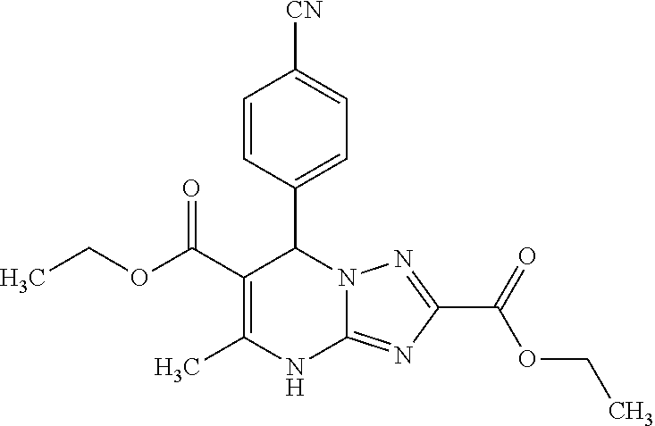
C1=CC(C2C(C(OCC)=O)=C(C)NC3=NC(C(=O)OCC)=NN23)=CC=C1[CN]
